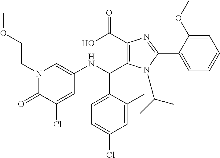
C1(C(NC2=CN(CCOC)C(=O)C(Cl)=C2)C2=CC=C(Cl)C=C2C)=C(C(O)=O)N=C(C2=CC=CC=C2OC)N1C(C)C
